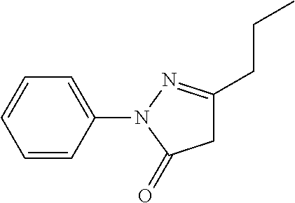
C1=CC(N2N=C(CCC)CC2=O)=CC=C1
